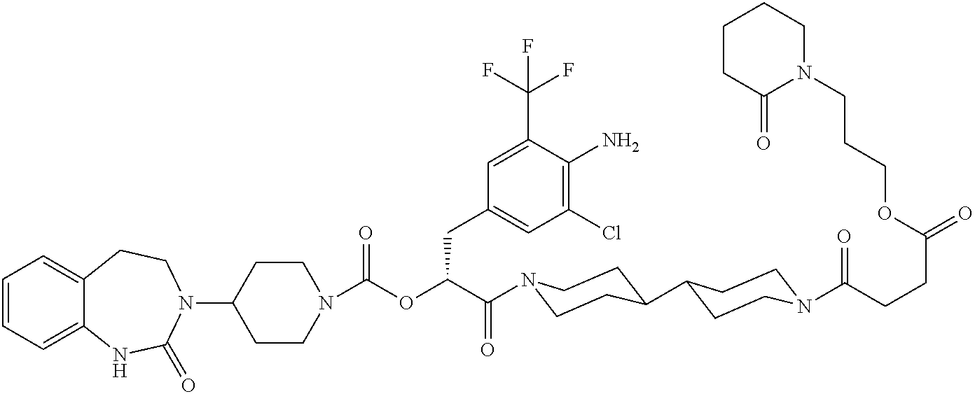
C1=CC=C2C(=C1)CCN(C1CCN(C(OC(C(=O)N3CCC(C4CCN(C(=O)CCC(=O)OCCCN5CCCCC5=O)CC4)CC3)CC3=CC(Cl)=C(N)C(C(F)(F)F)=C3)=O)CC1)C(=O)N2
